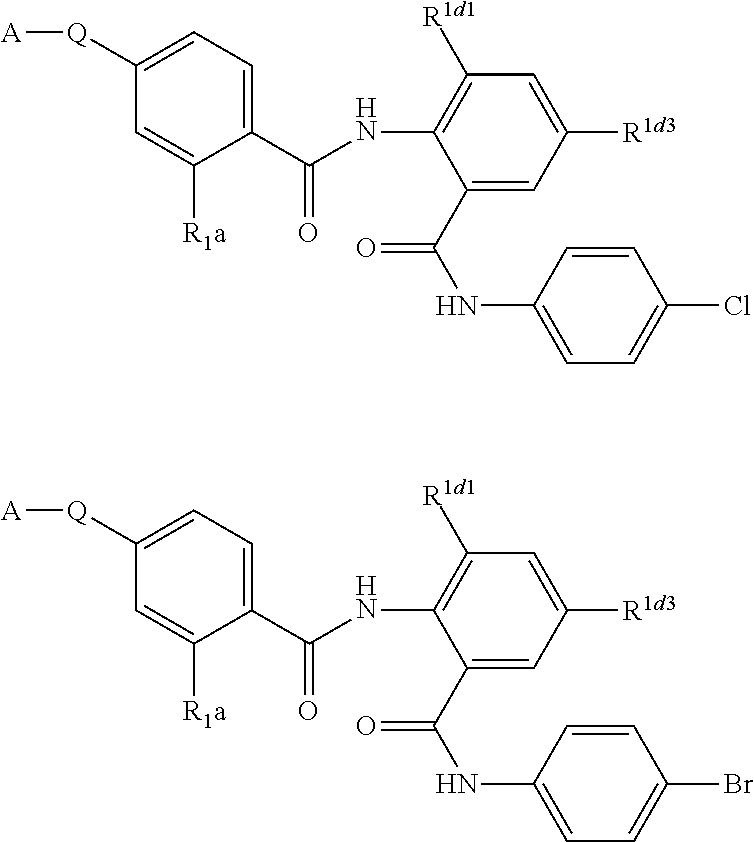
C1(C(NC2=CC=C(Cl)C=C2)=O)=CC([R1d3])=CC([R1d1])=C1NC(=O)C1=CC=C([Q][A])C=C1[R1a].C1(C(NC2=CC=C(Br)C=C2)=O)=CC([R1d3])=CC([R1d1])=C1NC(=O)C1=CC=C([Q][A])C=C1[R1a]
